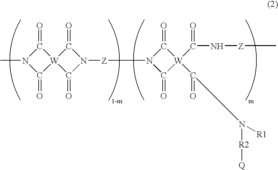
N1(C)C(=O)[W]2(C1=O)C(=O)N([Z]N1C(=O)[W](C(=O)N([R2][Q])[R1])(C(=O)N[Z]C)C1=O)C2=O
